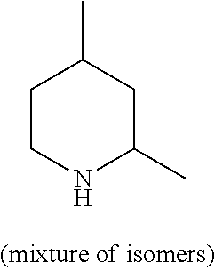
C1CNC(C)CC1C
